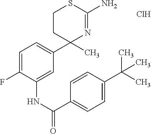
C1(C)(C2=CC=C(F)C(NC(C3=CC=C(C(C)(C)C)C=C3)=O)=C2)N=C(N)SCC1.Cl
